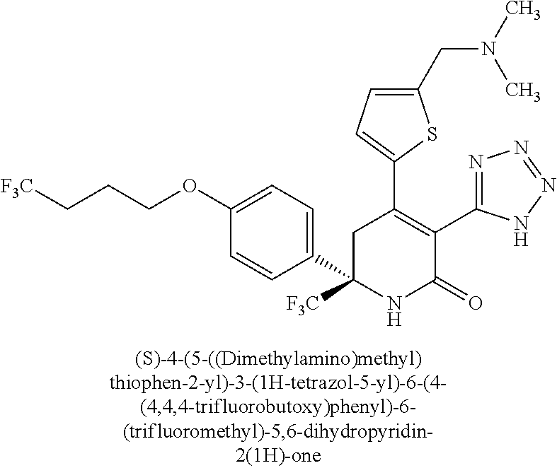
C1(CN(C)C)=CC=C(C2=C(C3=NN=NN3)C(=O)NC(C3=CC=C(OCCC[F3C])C=C3)([F3C])C2)S1
